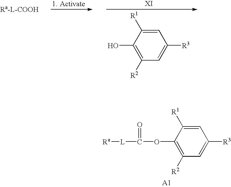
C1=C([R1])C(OC([L][Ra])=O)=C([R2])C=C1[R3].C1=C([R1])C(O)=C([R2])C=C1[R3]
